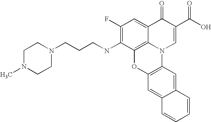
C1(F)=C(NCCCN2CCN(C)CC2)C2=C3C(=C1)C(=O)C(C(=O)O)=CN3C1=C(O2)C=C2C(=C1)C=CC=C2
